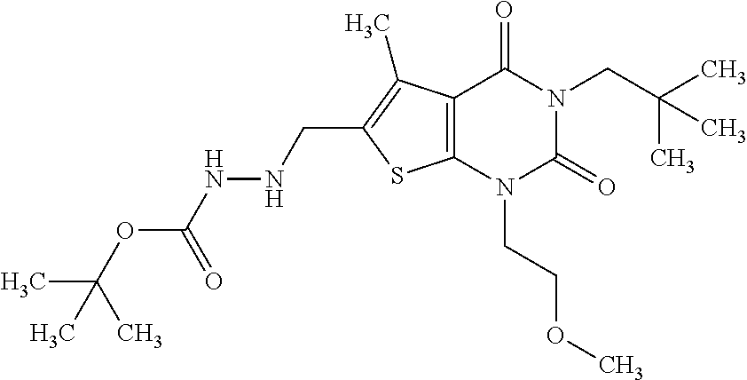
C12=C(N(CCOC)C(=O)N(CC(C)(C)C)C1=O)SC(CNNC(OC(C)(C)C)=O)=C2C
